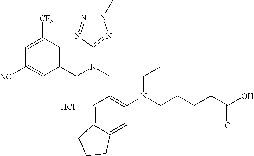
C1([NC])=CC(CN(CC2=C(N(CCCCC(O)=O)CC)C=C3C(=C2)CCC3)C2=NN(C)N=N2)=CC([CF3])=C1.Cl
